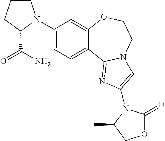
C1(N2CCCC2C(=O)N)=CC=C2C(=C1)OCCN1C2=NC(N2C(=O)OCC2C)=C1
